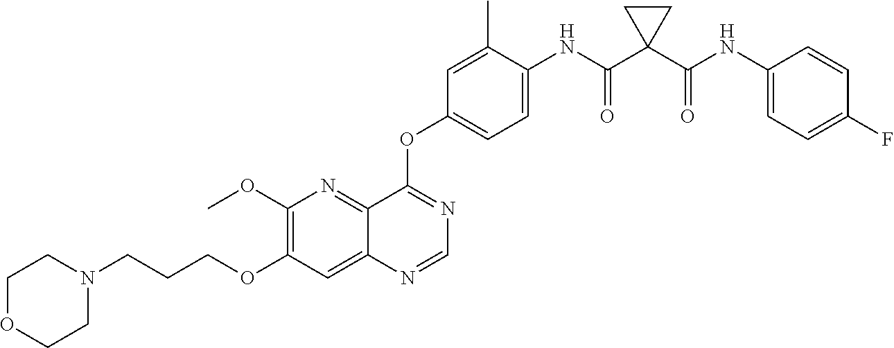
C1(OC)=C(OCCCN2CCOCC2)C=C2C(=N1)C(OC1=CC=C(NC(C3(C(NC4=CC=C(F)C=C4)=O)CC3)=O)C(C)=C1)=NC=N2
